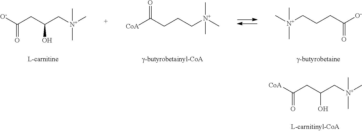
[CoA]C(CCC[N+](C)(C)C)=O.C[N+](CCCC([O-])=O)(C)C.[O-]C(CC(C[N+](C)(C)C)O)=O.[CoA]C(CC(C[N+](C)(C)C)O)=O
